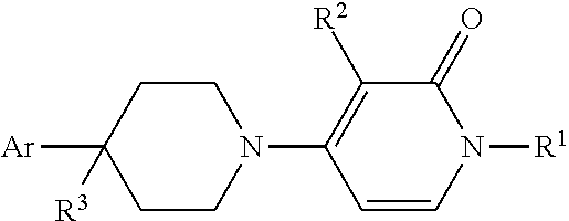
C1CN(C2=C([R2])C(=O)N([R1])C=C2)CCC1([Ar])[R3]
